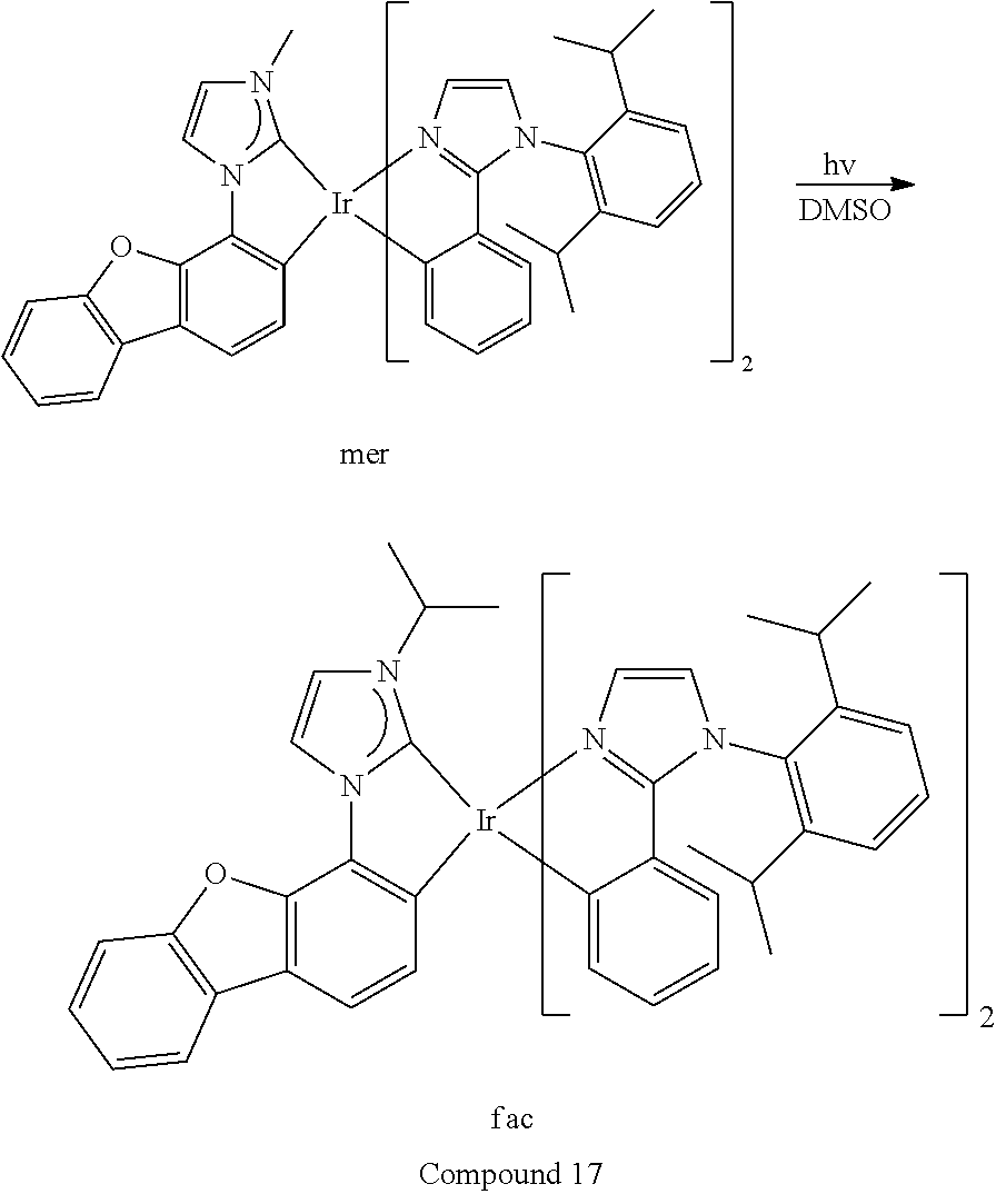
C12=C(C=CC3=C1N1C(N(C(C)C)C=C1)[Ir]31C3=CC=CC=C3C3=N1C=CN3C1=C(C(C)C)C=CC=C1C(C)C)C1=C(O2)C=CC=C1.C12=C(C=CC3=C1N1C(N(C)C=C1)[Ir]31C3=CC=CC=C3C3=N1C=CN3C1=C(C(C)C)C=CC=C1C(C)C)C1=C(O2)C=CC=C1
